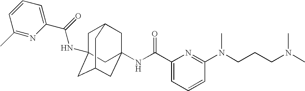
C1C2(NC(C3=CC=CC(C)=N3)=O)CC3CC(NC(C4=CC=CC(N(CCCN(C)C)C)=N4)=O)(CC1C3)C2
